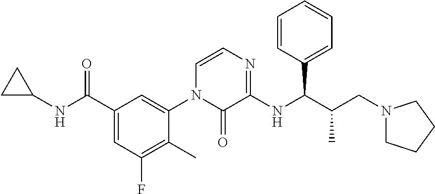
C1=CN=C(NC(C(CN2CCCC2)C)C2=CC=CC=C2)C(=O)N1C1=CC(C(NC2CC2)=O)=CC(F)=C1C
